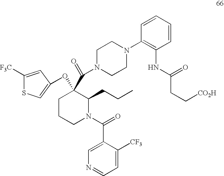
N1(C(=O)C2=CN=CC=C2[CF3])C(CCC)C(C(=O)N2CCN(C3=C(NC(CC[CO2H])=O)C=CC=C3)CC2)(OC2=CSC([F3C])=C2)CCC1
